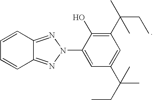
C1=CC2=NN(C3=CC(C(CC)(C)C)=CC(C(C)(CC)C)=C3O)N=C2C=C1
